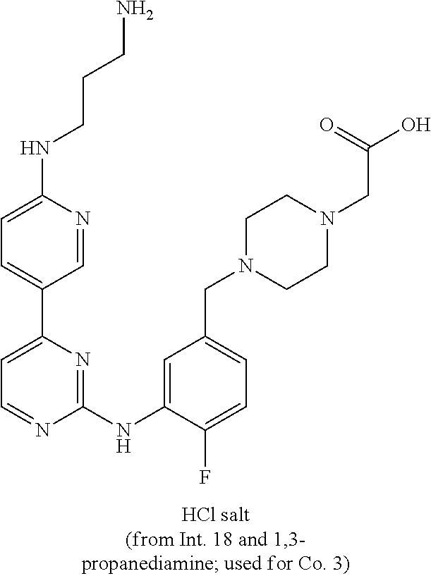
C1=NC(NCCCN)=CC=C1C1=CC=NC(NC2=CC(CN3CCN(CC(=O)O)CC3)=CC=C2F)=N1
